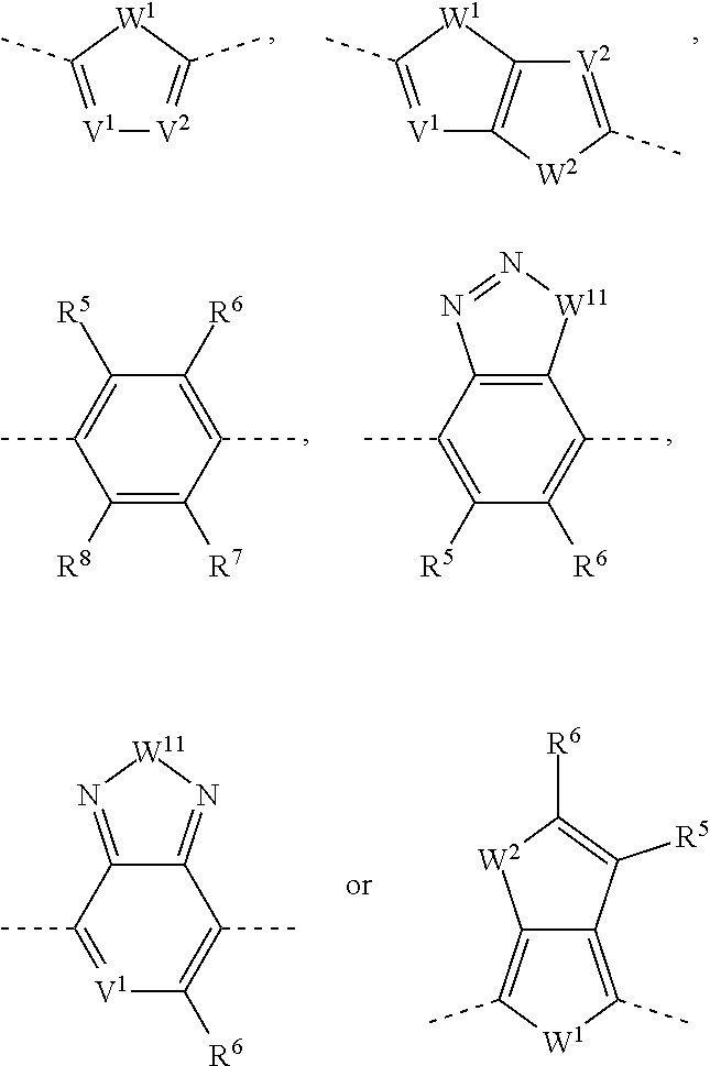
[V1]1=C(C)[W1]C(C)=[V2]1.[V1]1=C(C)[W1]C2=C1[W2]C(C)=[V2]2.C1([R8])=C([R7])C(C)=C([R6])C([R5])=C1C.C1([R5])=C(C)C2=C(C(C)=C1[R6])[W11]N=N2.[V1]1=C(C)C2=N[W11]N=C2C(C)=C1[R6].C12=C(C)[W1]C(C)=C1[W2]C([R6])=C2[R5]
